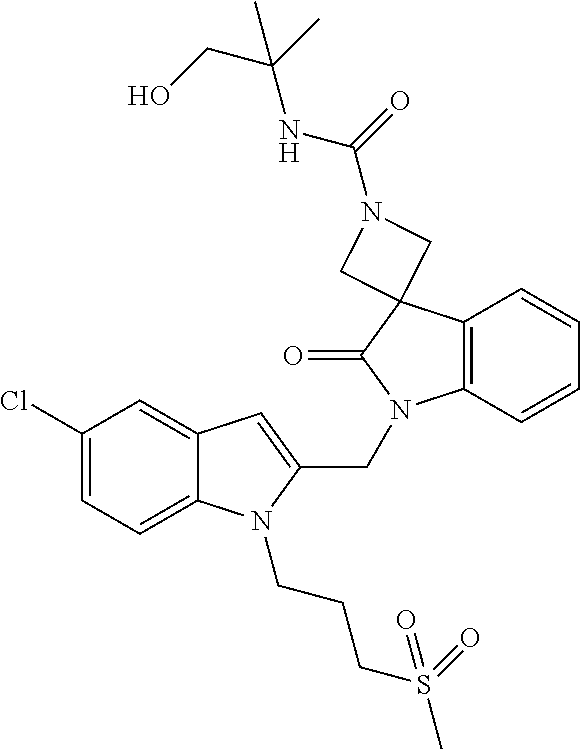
C1(Cl)=CC=C2C(=C1)C=C(CN1C3=C(C=CC=C3)C3(C1=O)CN(C(=O)NC(CO)(C)C)C3)N2CCCS(C)(=O)=O
